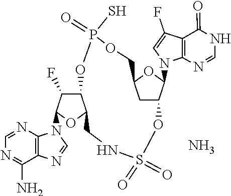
C1=NC2=C(C(N)=N1)N=CN2C1C(F)C2C(O1)CNS(=O)(=O)OC1CC(OC1N1C3=C(C(=O)NC=N3)C(F)=C1)COP(=O)(S)O2.N
